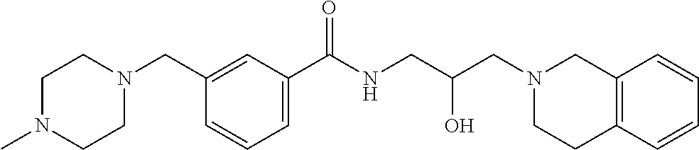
C1(C(NCC(CN2CC3=C(CC2)C=CC=C3)O)=O)=CC=CC(CN2CCN(C)CC2)=C1
